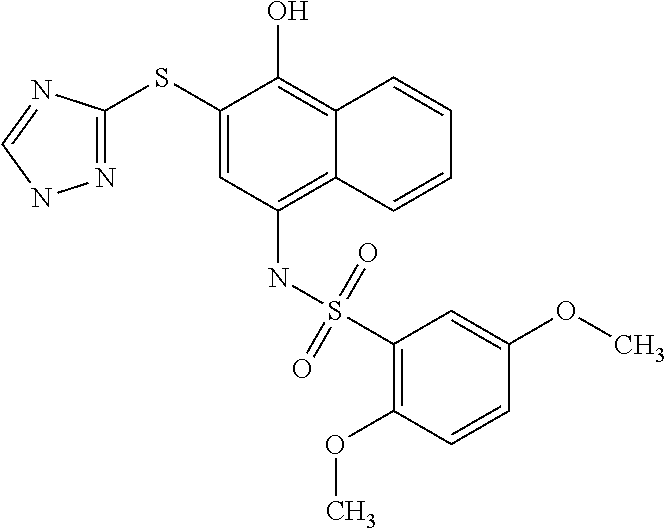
N1=C(SC2=CC(NS(C3=C(OC)C=CC(OC)=C3)(=O)=O)=C3C(=C2O)C=CC=C3)N=CN1
